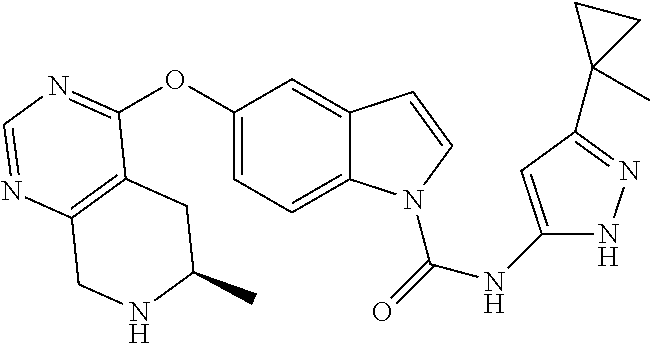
C12=C(N=CN=C1OC1=CC=C3C(=C1)C=CN3C(=O)NC1=CC(C3(C)CC3)=NN1)CNC(C)C2
